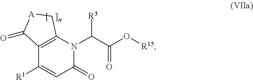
C12=C(N(C(C(O[R15])=O)[R3])C(=O)C=C1[R1])C[A]C2=O
